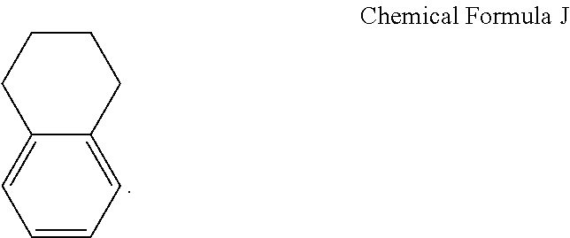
C1CC2=CC=CC=C2CC1
